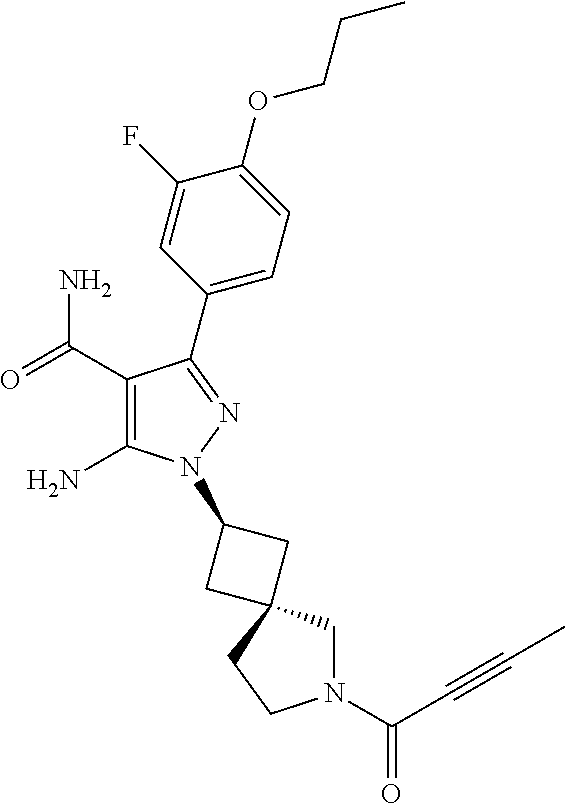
C1(C(=O)N)=C(N)N(C2CC3(CN(C(=O)C#CC)CC3)C2)N=C1C1=CC=C(OCCC)C(F)=C1
